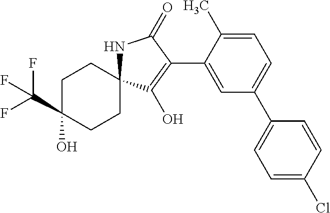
C1C(C(F)(F)F)(O)CCC2(C1)NC(=O)C(C1=CC(C3=CC=C(Cl)C=C3)=CC=C1C)=C2O
